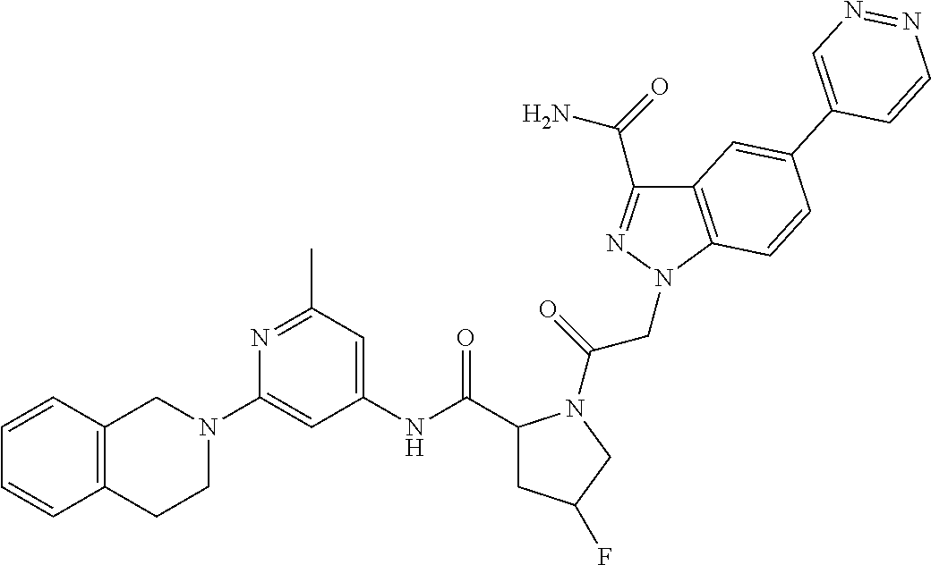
C1(C(=O)N)=NN(CC(=O)N2C(C(NC3=CC(C)=NC(N4CC5=C(CC4)C=CC=C5)=C3)=O)CC(F)C2)C2=C1C=C(C1=CN=NC=C1)C=C2
